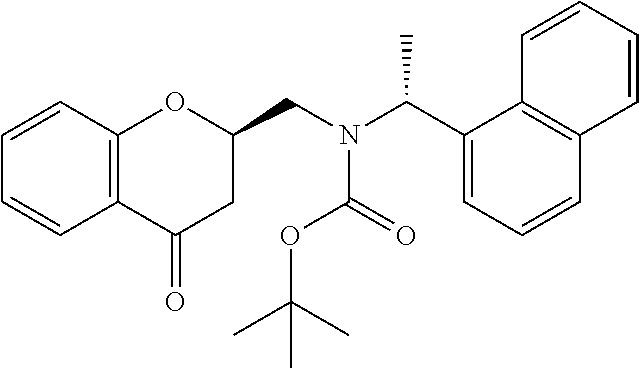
C1=CC2=C(C=C1)C(=O)CC(CN(C(C1=CC=CC3=C1C=CC=C3)C)C(OC(C)(C)C)=O)O2
